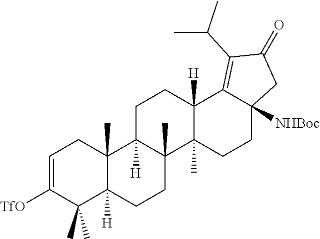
C1=C([TfO])C(C)(C)C2([H])C(C)(C1)C1([H])C(C)(CC2)C2(C)C([H])(CC1)C1=C(C(C)C)C(=O)CC1([NHBoc])CC2
